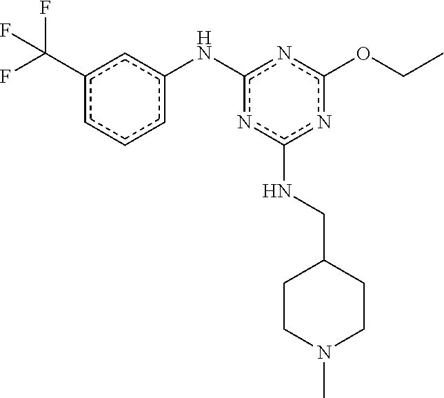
c1(C(F)(F)F)cccc(Nc2nc(NCC3CCN(C)CC3)nc(OCC)n2)c1
